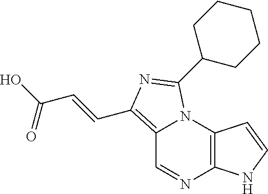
C12=C(C=CC(=O)O)N=C(C3CCCCC3)N1C1=C(N=C2)NC=C1
